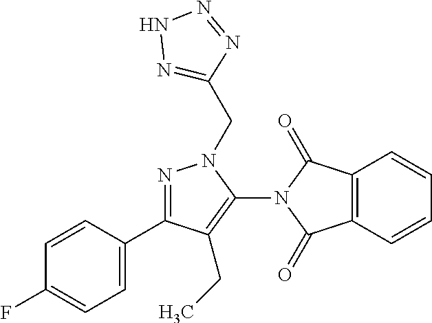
C1(C2=NN(CC3=NNN=N3)C(N3C(=O)C4=C(C3=O)C=CC=C4)=C2CC)=CC=C(F)C=C1
